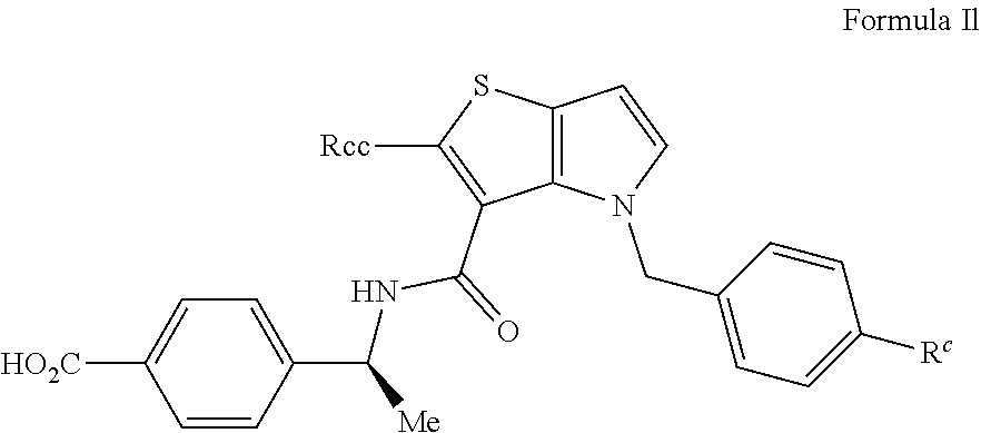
C12=C(C=CN1CC1=CC=C([Rc])C=C1)SC([Rcc])=C2C(=O)NC(C1=CC=C([HO2C])C=C1)[Me]
